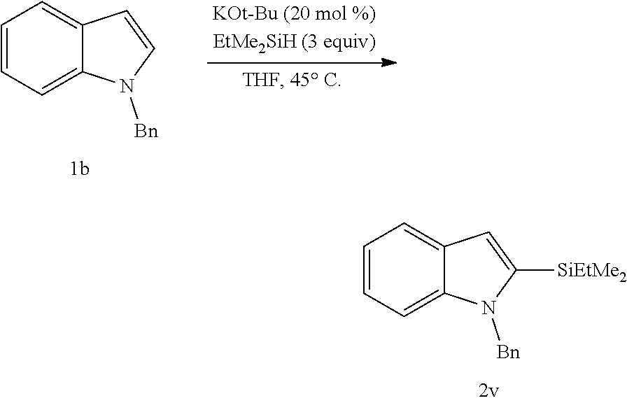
C1=CC=C2C(=C1)C=CN2[Bn].C1=CC=C2C(=C1)C=C([SiEtMe2])N2[Bn]
